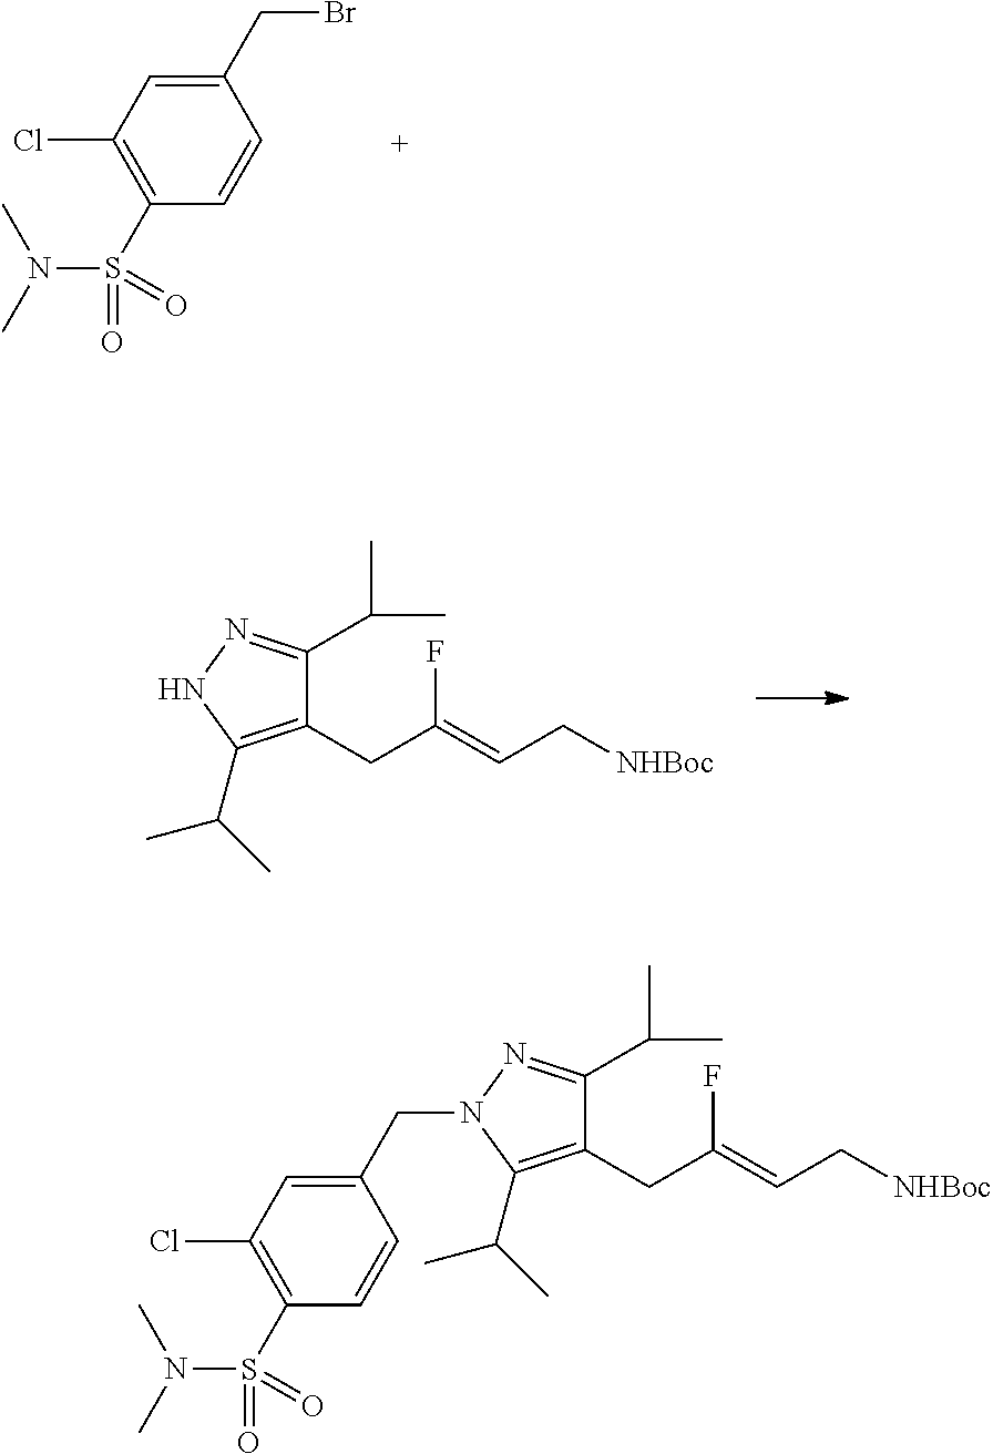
C1(Cl)=C(S(=O)(N(C)C)=O)C=CC(CBr)=C1.C1(CC(=CC[NHBoc])F)=C(C(C)C)NN=C1C(C)C.C1(CC(=CC[NHBoc])F)=C(C(C)C)N(CC2=CC(Cl)=C(S(=O)(N(C)C)=O)C=C2)N=C1C(C)C
